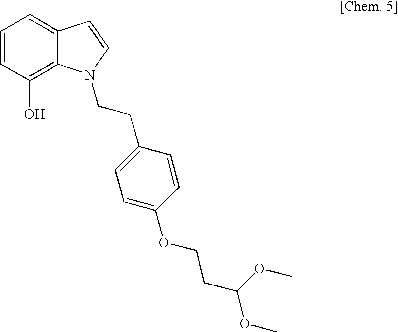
C1=CC(O)=C2C(=C1)C=CN2CCC1=CC=C(OCCC(OC)OC)C=C1
